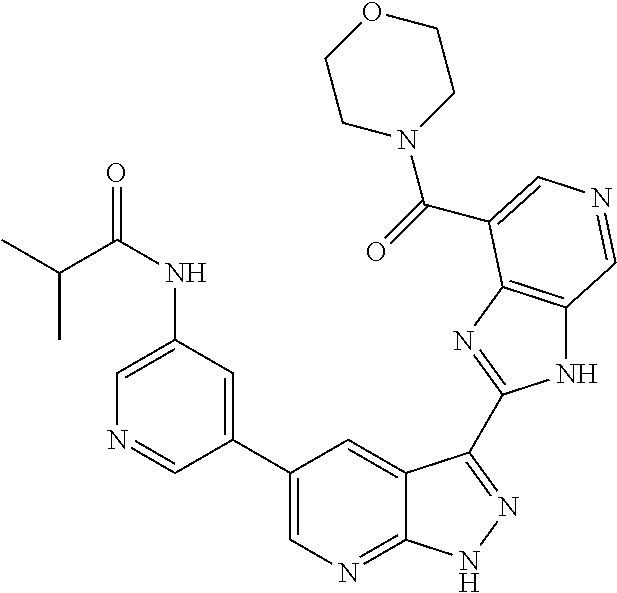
C(C)(C(NC1=CN=CC(C2=CN=C3C(=C2)C(C2=NC4=C(N2)C=NC=C4C(=O)N2CCOCC2)=NN3)=C1)=O)C
